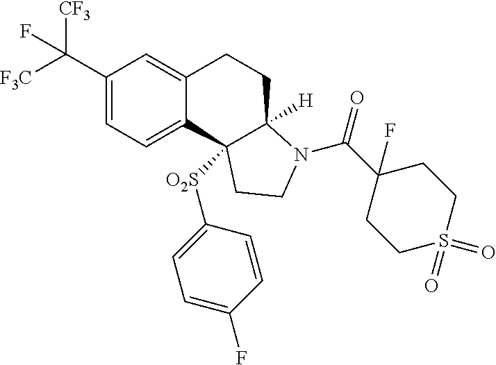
C1(C([F3C])([CF3])F)=CC=C2C(=C1)CCC1([H])C2([O2S]C2=CC=C(F)C=C2)CCN1C(C1(F)CCS(=O)(=O)CC1)=O
